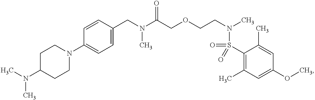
C1(CN(C(COCCN(C)S(C2=C(C)C=C(OC)C=C2C)(=O)=O)=O)C)=CC=C(N2CCC(N(C)C)CC2)C=C1
